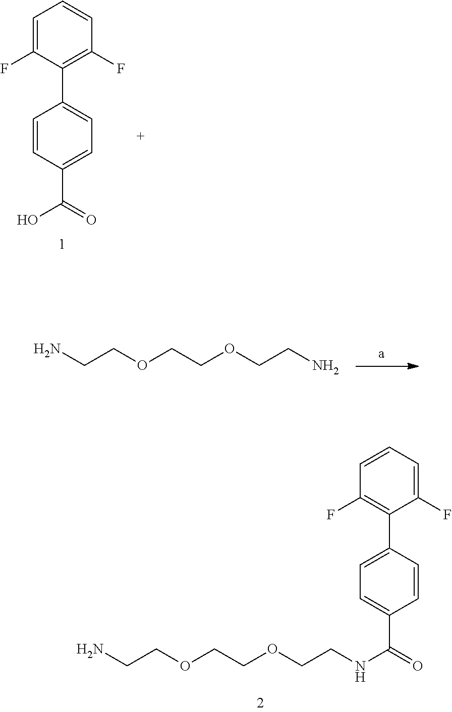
C1=C(F)C(C2=CC=C(C(=O)O)C=C2)=C(F)C=C1.NCCOCCOCCN.NCCOCCOCCNC(=O)C1=CC=C(C2=C(F)C=CC=C2F)C=C1
